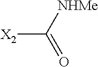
[X2]C([NHMe])=O
